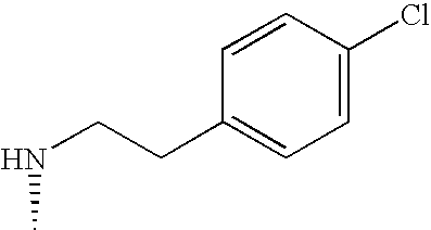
C1=CC(Cl)=CC=C1CCNC
